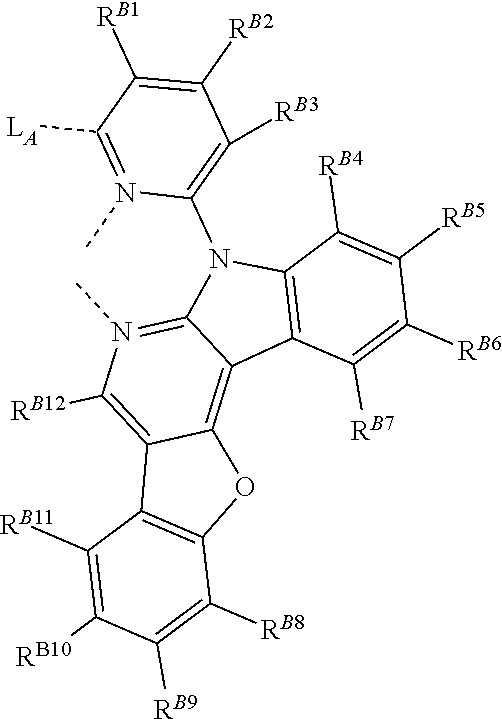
C12=C(C([RB4])=C([RB5])C([RB6])=C1[RB7])N(C1=C([RB3])C([RB2])=C([RB1])C([LA])=N1C)C1=N(C)C([RB12])=C3C(=C21)OC1=C3C([RB11])=C([RB10])C([RB9])=C1[RB8]
